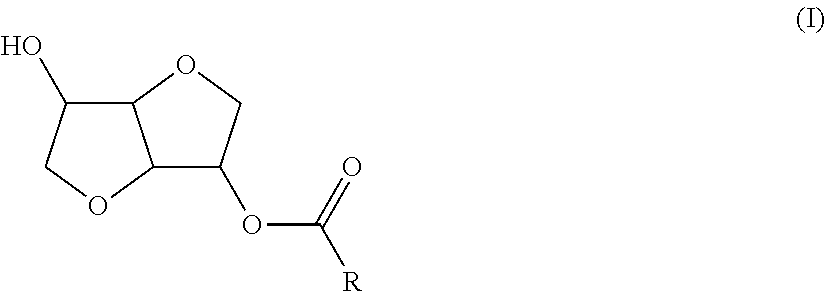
C12C(OC([R])=O)COC1C(O)CO2
